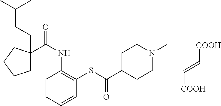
C1=CC=CC(SC(C2CCN(C)CC2)=O)=C1NC(=O)C1(CCC(C)C)CCCC1.[COOH]C=C[COOH]
